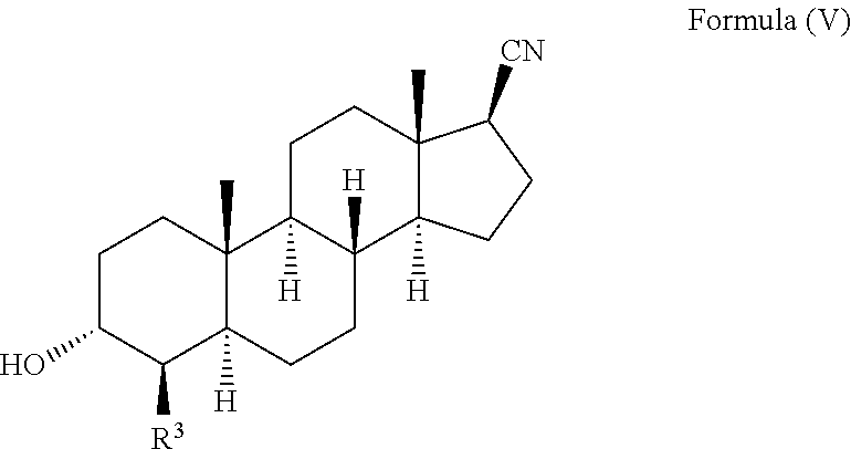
C1C(O)C([R3])C2([H])C(C)(C1)C1([H])C([H])(CC2)C2([H])C(C)(CC1)C([CN])CC2
